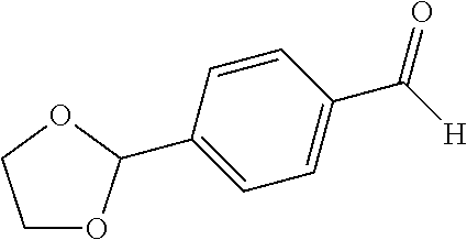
C1(C2OCCO2)=CC=C(C([H])=O)C=C1
